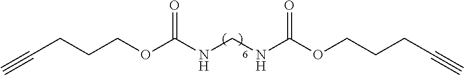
C(CCCOC(NCNC(OCCCC#C)=O)=O)#C
